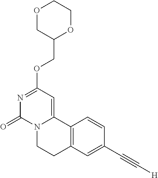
O1CC(COC2=NC(=O)N3C(=C2)C2=C(CC3)C=C(C#C[H])C=C2)OCC1
